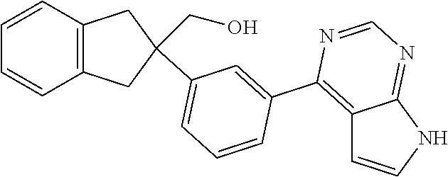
C12=C(C=CC=C1)CC(CO)(C1=CC=CC(C3=C4C=CNC4=NC=N3)=C1)C2
